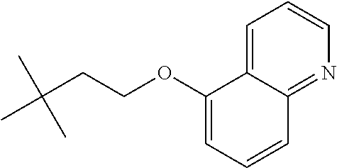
CC(CCOC1=CC=CC2=NC=CC=C12)(C)C
